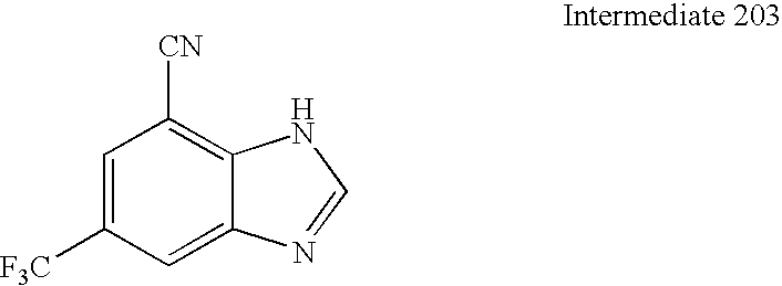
C1=C([F3C])C=C2C(=C1[CN])NC=N2
